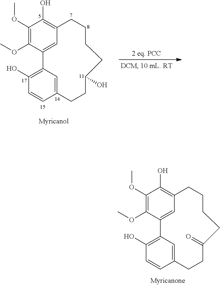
C1(OC)=C(OC)C2=CC(=C1O)CCCCC(=O)CCC1=CC2=C(O)C=C1.C1(OC)=C(OC)C2=CC(=C1O)CCCCC(O)CCC1=CC2=C(O)C=C1
